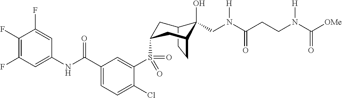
C12CCC(CC(S(C3=CC(C(NC4=CC(F)=C(F)C(F)=C4)=O)=CC=C3Cl)(=O)=O)C1)C2(O)CN(C(=O)CCN(C([OMe])=O)[H])[H]
